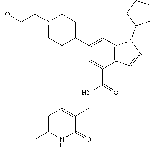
C12=C(C=C(C3CCN(CCO)CC3)C=C1C(=O)NCC1=C(C)C=C(C)NC1=O)N(C1CCCC1)N=C2
